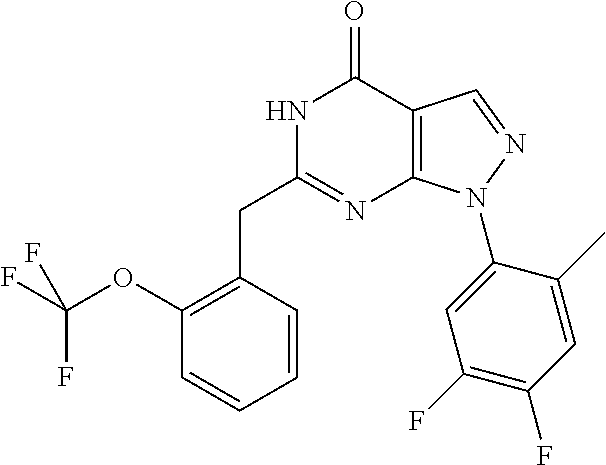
C1(OC(F)(F)F)=C(CC2=NC3=C(C(=O)N2)C=NN3C2=CC(F)=C(F)C=C2C)C=CC=C1
